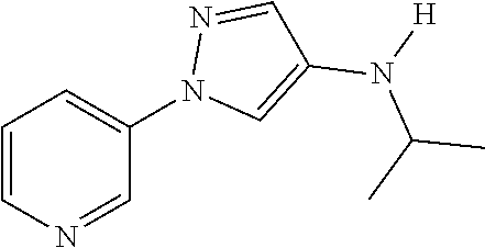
C1=CN=CC(N2C=C(N([H])C(C)C)C=N2)=C1
